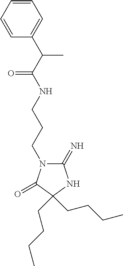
C1(=N)N(CCCNC(C(C2=CC=CC=C2)C)=O)C(=O)C(CCCC)(CCCC)N1
